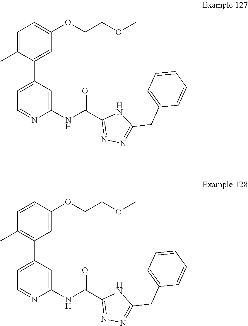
C1=C(C)C(C2=CC=NC(NC(C3=NN=C(CC4=CC=CC=C4)N3)=O)=C2)=CC(OCCOC)=C1.C1=CC(OCCOC)=CC(C2=CC=NC(NC(C3=NN=C(CC4=CC=CC=C4)N3)=O)=C2)=C1C
